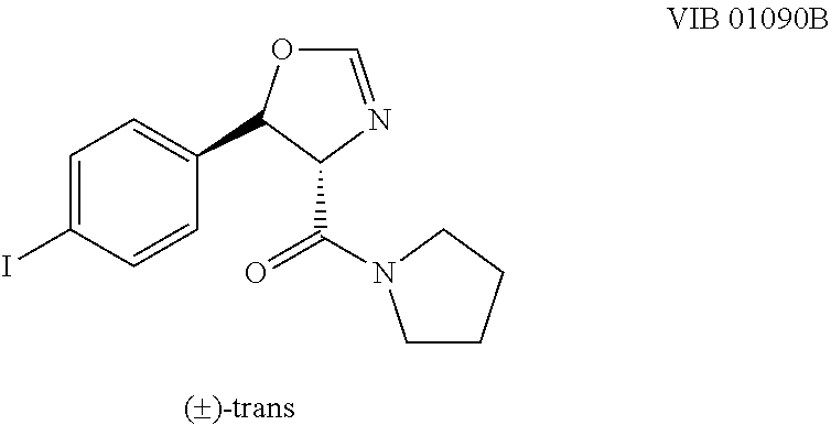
C1=C(I)C=CC(C2OC=NC2C(=O)N2CCCC2)=C1
